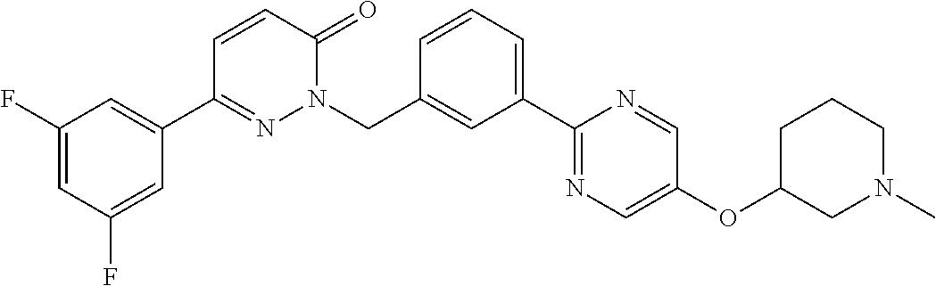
C1(F)=CC(F)=CC(C2=NN(CC3=CC(C4=NC=C(OC5CN(C)CCC5)C=N4)=CC=C3)C(=O)C=C2)=C1
